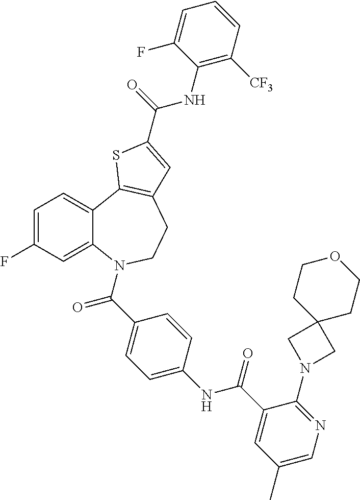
C1=C(F)C=C2C(=C1)C1=C(CCN2C(C2=CC=C(NC(C3=CC(C)=CN=C3N3CC4(C3)CCOCC4)=O)C=C2)=O)C=C(C(=O)NC2=C([CF3])C=CC=C2F)S1
